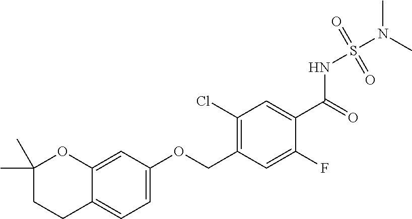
C1(Cl)=C(COC2=CC=C3C(=C2)OC(C)(C)CC3)C=C(F)C(C(=O)NS(=O)(=O)N(C)C)=C1
